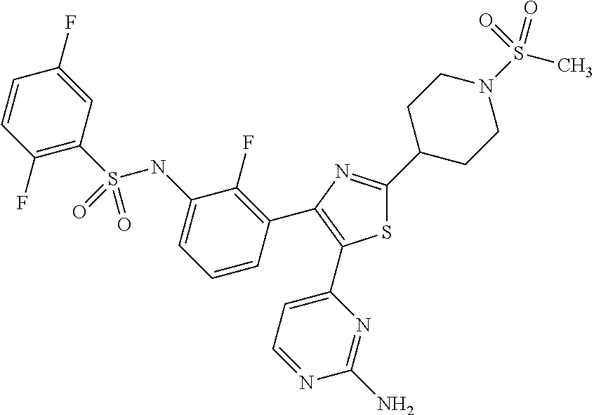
C1(F)=C(S(=O)(NC2=CC=CC(C3=C(C4=CC=NC(N)=N4)SC(C4CCN(S(C)(=O)=O)CC4)=N3)=C2F)=O)C=C(F)C=C1
